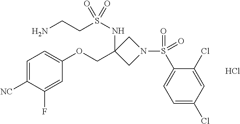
C1=C([NC])C(F)=CC(OCC2(NS(CCN)(=O)=O)CN(S(C3=CC=C(Cl)C=C3Cl)(=O)=O)C2)=C1.Cl
